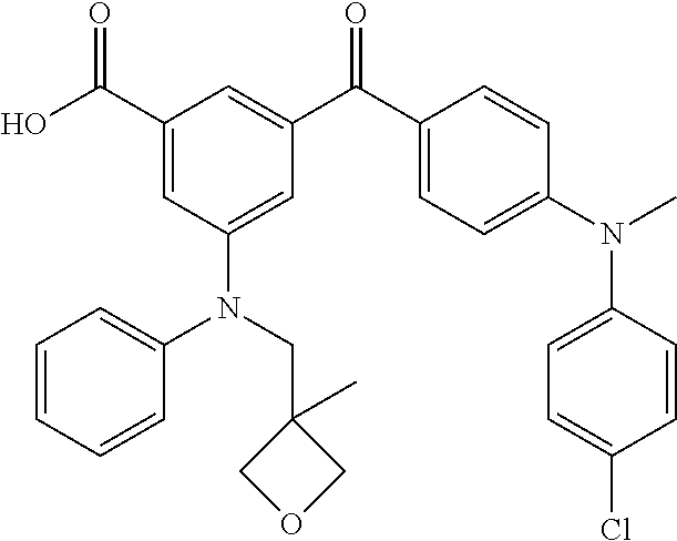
C1(C(O)=O)=CC(N(C2=CC=CC=C2)CC2(C)COC2)=CC(C(C2=CC=C(N(C)C3=CC=C(Cl)C=C3)C=C2)=O)=C1
